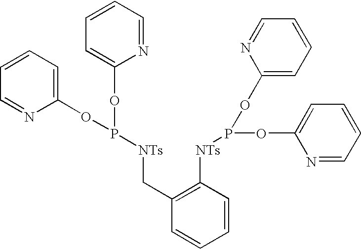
C1=CC=C(OP(OC2=CC=CC=N2)[NTs]CC2=C([NTs]P(OC3=CC=CC=N3)OC3=CC=CC=N3)C=CC=C2)N=C1
